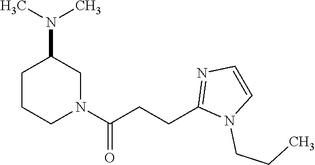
N1(C(CCC2=NC=CN2CCC)=O)CC(N(C)C)CCC1
